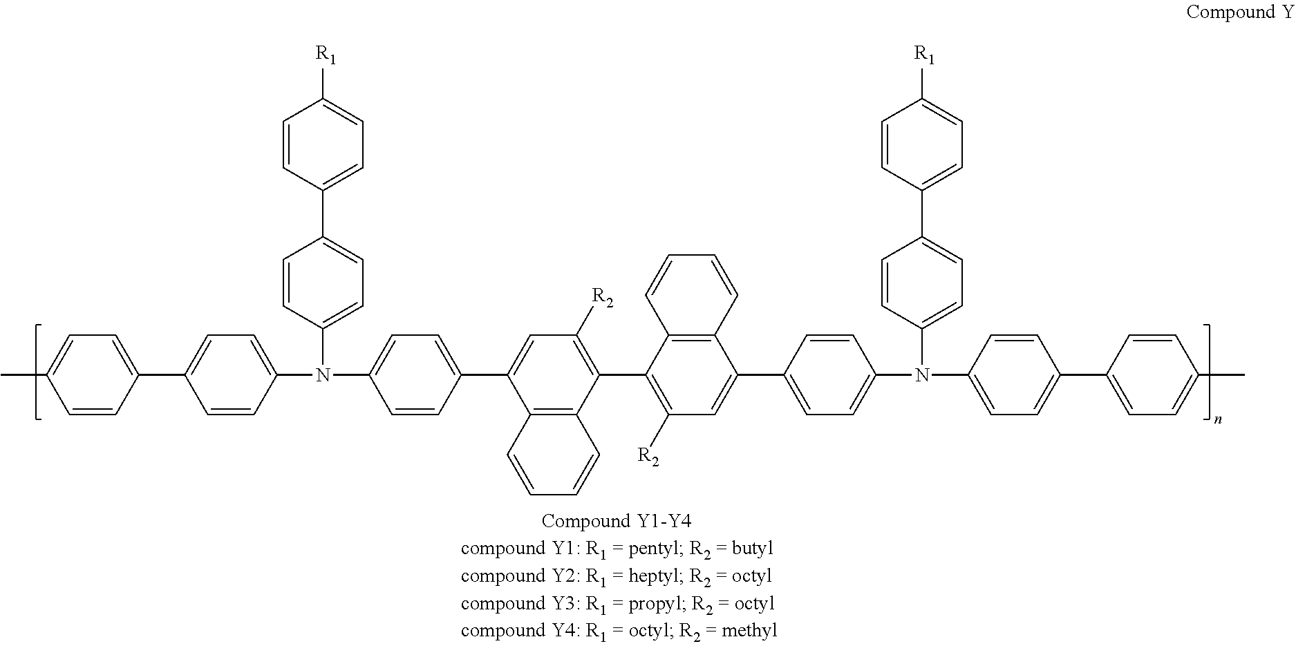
C12=C(C(C3=C([R2])C=C(C4=CC=C(N(C5=CC=C(C6=CC=C(C)C=C6)C=C5)C5=CC=C(C6=CC=C([R1])C=C6)C=C5)C=C4)C4=C3C=CC=C4)=C([R2])C=C1C1=CC=C(N(C3=CC=C(C4=CC=C(C)C=C4)C=C3)C3=CC=C(C4=CC=C([R1])C=C4)C=C3)C=C1)C=CC=C2
